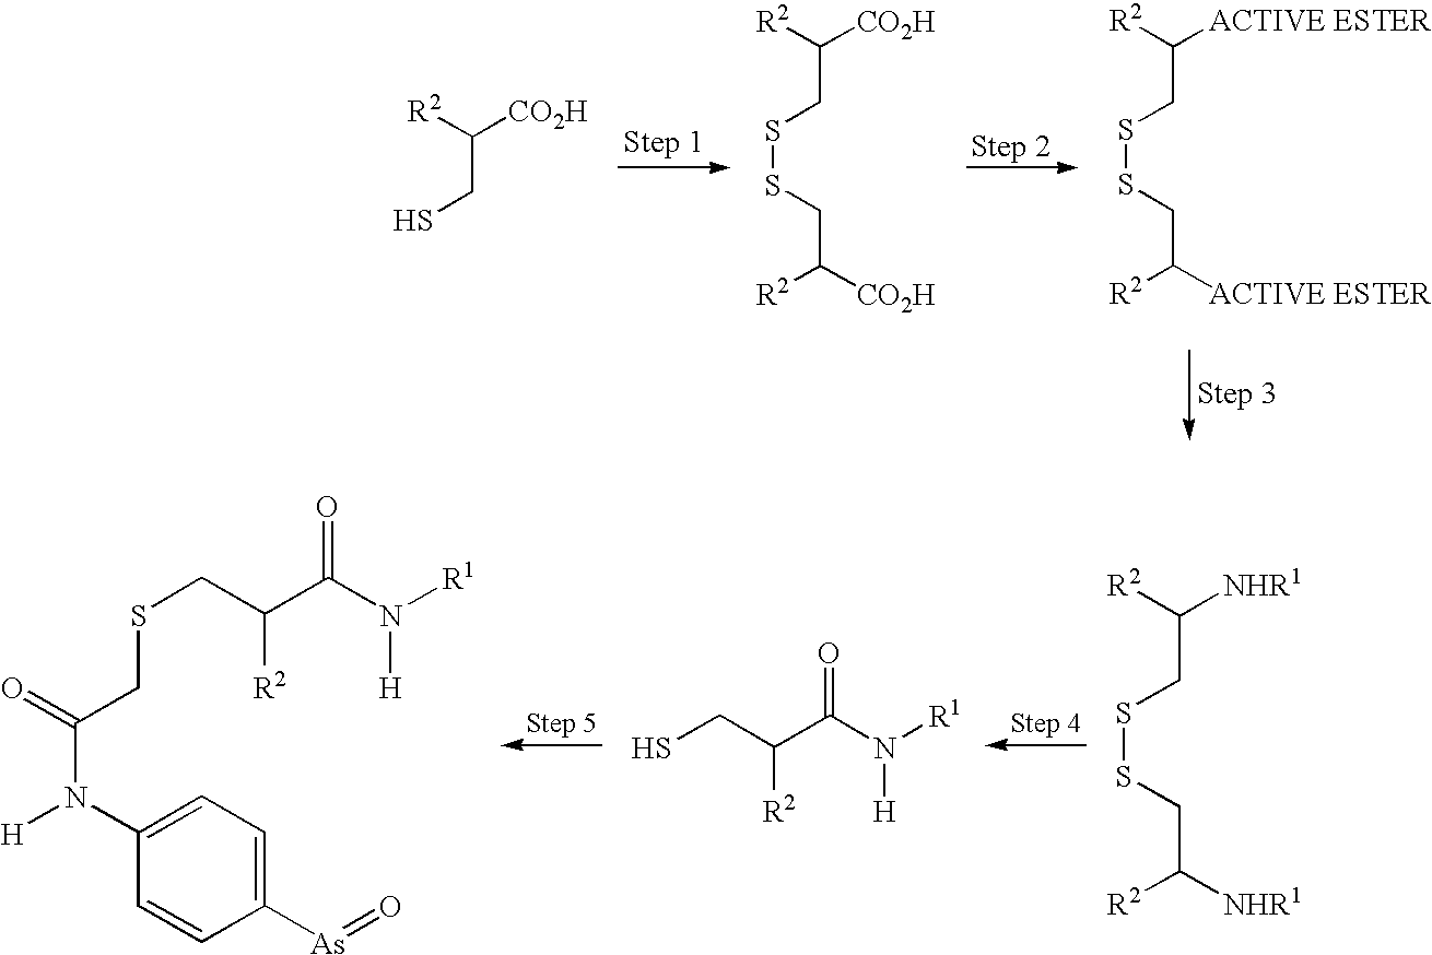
C(C([R2])[CO2H])S.C(CSSCC([CO2H])[R2])([CO2H])[R2].C(CSSCC([ACTIVE ESTER])[R2])([ACTIVE ESTER])[R2].C(CSSCC([NHR1])[R2])([NHR1])[R2].SCC(C(N([R1])[H])=O)[R2].C1(N(C(CSCC(C(N([R1])[H])=O)[R2])=O)[H])=CC=C([As]=O)C=C1
